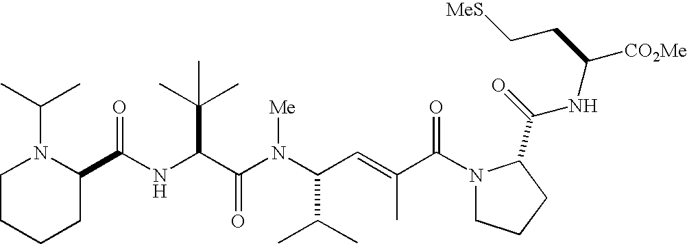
N(C(C(N(C(C(C)C)C=C(C)C(N1CCCC1C(=O)NC([CO2Me])CC[MeS])=O)[Me])=O)C(C)(C)C)C(C1N(C(C)C)CCCC1)=O
